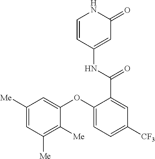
C1=CC(NC(C2=CC([CF3])=CC=C2OC2=CC([Me])=CC([Me])=C2[Me])=O)=CC(=O)N1
